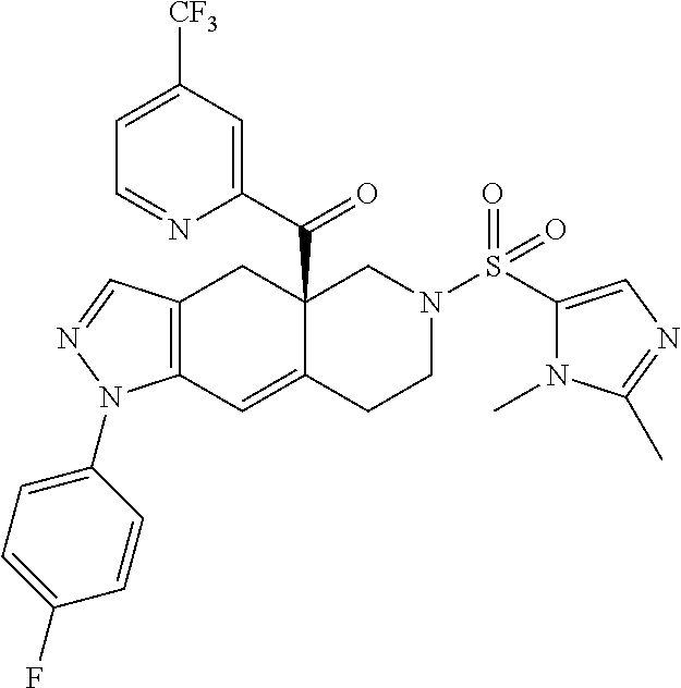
C1=C([CF3])C=C(C(=O)C23C(=CC4=C(C2)C=NN4C2=CC=C(F)C=C2)CCN(S(=O)(=O)C2=CN=C(C)N2C)C3)N=C1
